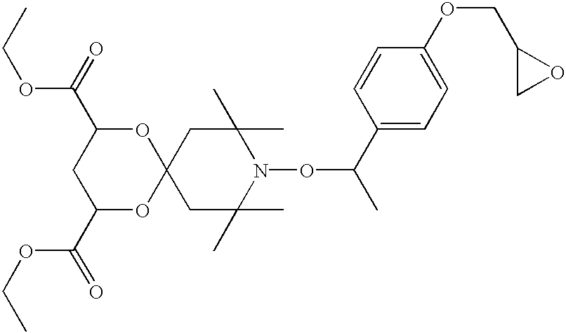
C1C(C)(C)N(OC(C)C2=CC=C(OCC3CO3)C=C2)C(C)(C)CC12OC(C(=O)OCC)CC(C(=O)OCC)O2
